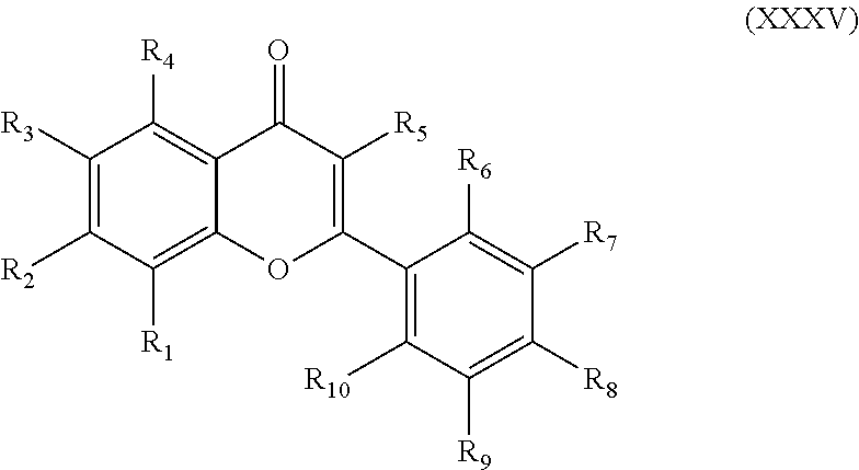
C1([R3])=C([R2])C([R1])=C2C(=C1[R4])C(=O)C([R5])=C(C1=C([R10])C([R9])=C([R8])C([R7])=C1[R6])O2
